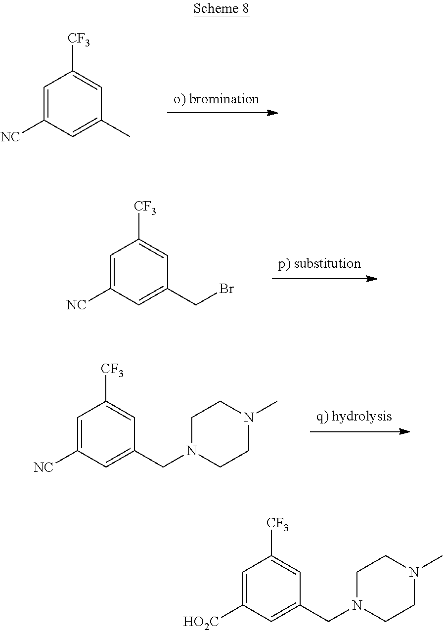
C1=C([NC])C=C(C)C=C1[CF3].C1=C([NC])C=C(CBr)C=C1[CF3].C1=C([NC])C=C(CN2CCN(C)CC2)C=C1[CF3].C1=C([HO2C])C=C(CN2CCN(C)CC2)C=C1[CF3]
